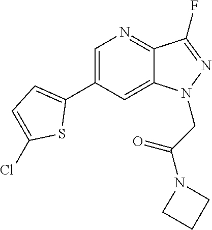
C1=C(C2=CC=C(Cl)S2)C=C2C(=N1)C(F)=NN2CC(=O)N1CCC1
